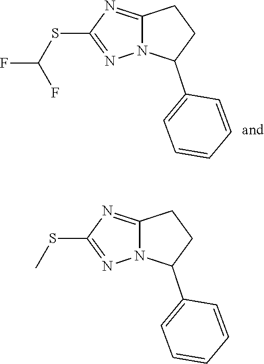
N12C(=NC(SC(F)F)=N1)CCC2C1=CC=CC=C1.N12C(=NC(SC)=N1)CCC2C1=CC=CC=C1
